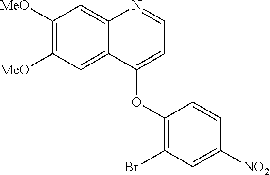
C1([MeO])=C([MeO])C=C2C(=C1)N=CC=C2OC1=C(Br)C=C([NO2])C=C1
